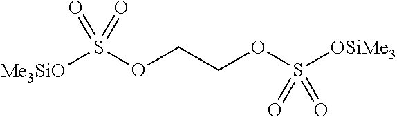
[Me3SiO]S(OCCOS([OSiMe3])(=O)=O)(=O)=O
